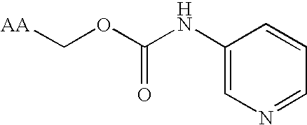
[AA]COC(NC1=CN=CC=C1)=O
